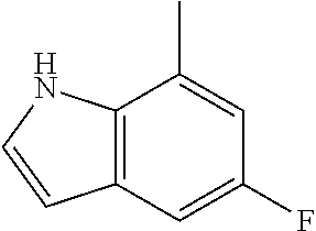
C12=C(C=C(F)C=C1C)C=CN2
